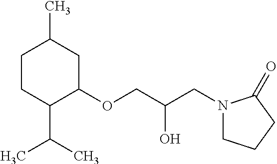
C1CC(C(C)C)C(OCC(O)CN2CCCC2=O)CC1C
